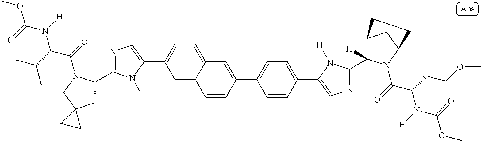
COC(N([H])C(C(C)C)C(=O)N1C(C2=NC=C(C3=CC=C4C(=C3)C=CC(C3=CC=C(C5=CN=C(C6([H])C7CC(N6C(=O)C(CCOC)N([H])C(=O)OC)CC7)N5[H])C=C3)=C4)N2[H])CC2(C1)CC2)=O
